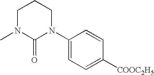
C1N(C)C(=O)N(C2=CC=C([COOC2H5])C=C2)CC1
